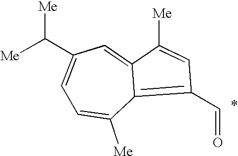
C1=C(C([Me])[Me])C=C2C(=C(C=O)C=C2[Me])C([Me])=C1
